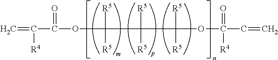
C=C([R4])C(=O)OC([R5])([R5])C([R5])([R5])C([R5])([R5])OC(=O)([R4])C=C
